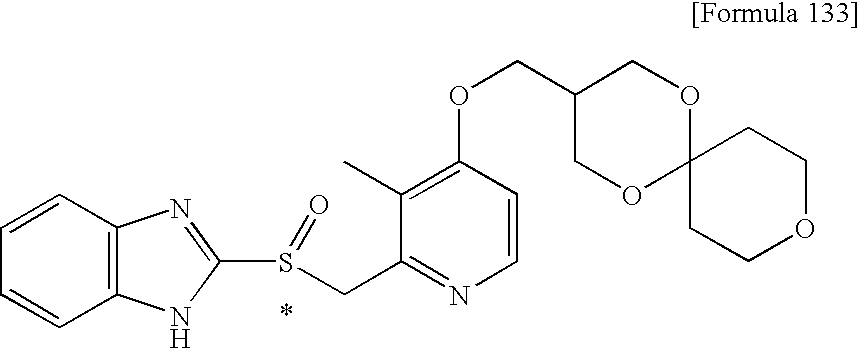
C1=CC2=C(C=C1)NC(S(CC1=NC=CC(OCC3COC4(OC3)CCOCC4)=C1C)=O)=N2
